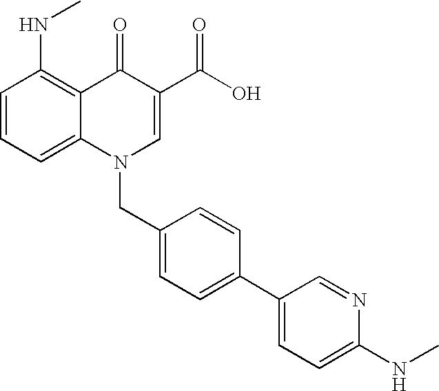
C12=CC=CC(NC)=C1C(=O)C(C(O)=O)=CN2CC1=CC=C(C2=CC=C(NC)N=C2)C=C1
